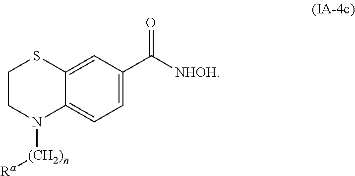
C1=C(C([NHOH])=O)C=C2C(=C1)N([(CH2)n][Ra])CCS2
